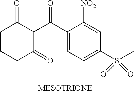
C1CCC(=O)C(C(C2=CC=C(S(C)(=O)=O)C=C2[NO2])=O)C1=O
